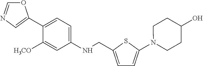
O1C=NC=C1C1=CC=C(NCC2=CC=C(N3CCC(O)CC3)S2)C=C1[H3CO]
